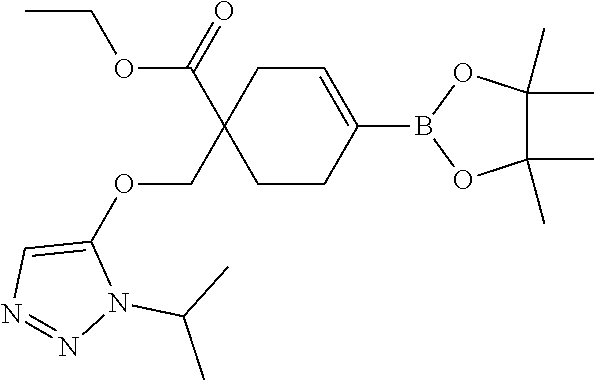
C1(C)(C)C(C)(C)OB(C2=CCC(C(OCC)=O)(COC3=CN=NN3C(C)C)CC2)O1
